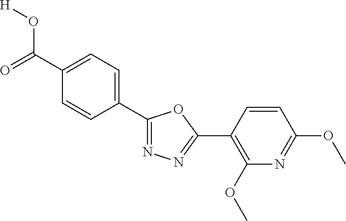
[H]OC(=O)C1=CC=C(C2=NN=C(C3=C(OC)N=C(OC)C=C3)O2)C=C1
